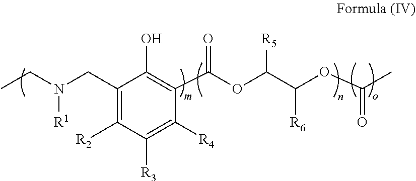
C1(CN(CC)[R1])=C([R2])C([R3])=C([R4])C(C(OC(C(OC(C)=O)[R6])[R5])=O)=C1O
